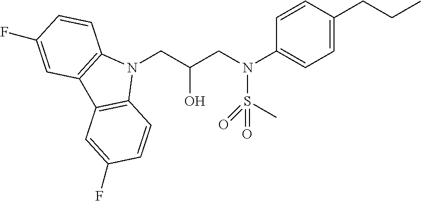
N1(CC(CN(S(C)(=O)=O)C2=CC=C(CCC)C=C2)O)C2=C(C3=C1C=CC(F)=C3)C=C(F)C=C2
